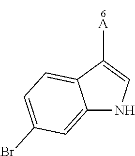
C12=CC=C(Br)C=C1NC=C2[A]
